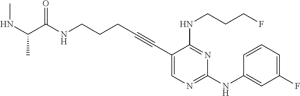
C1(C#CCCCNC(=O)C(NC)C)=CN=C(NC2=CC(F)=CC=C2)N=C1NCCCF
